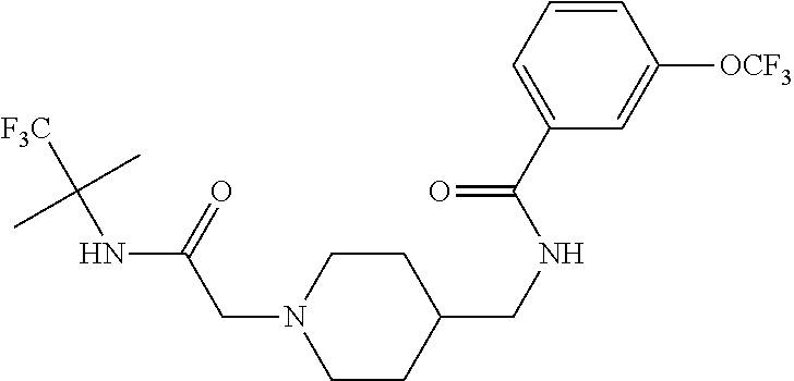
C1CC(CNC(C2=CC=CC([OCF3])=C2)=O)CCN1CC(NC([F3C])(C)C)=O
